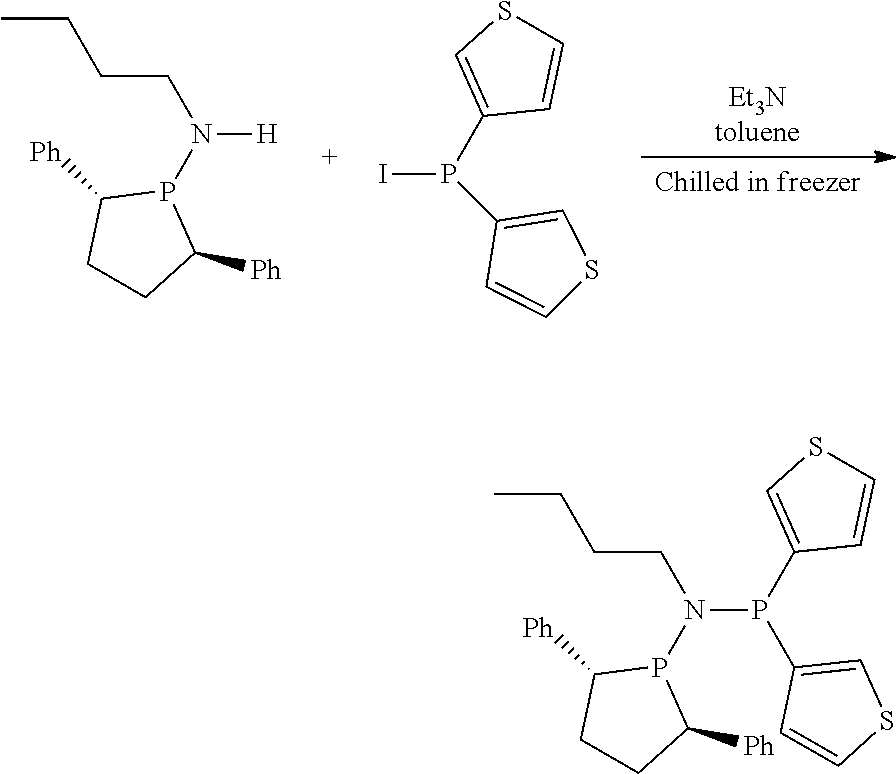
[Chilled in freezer].[Et3Ntoluene].IP(C1=CSC=C1)C1=CSC=C1.N([H])(P1C([Ph])CCC1[Ph])CCCC.N(P(C1=CSC=C1)C1=CSC=C1)(P1C([Ph])CCC1[Ph])CCCC
